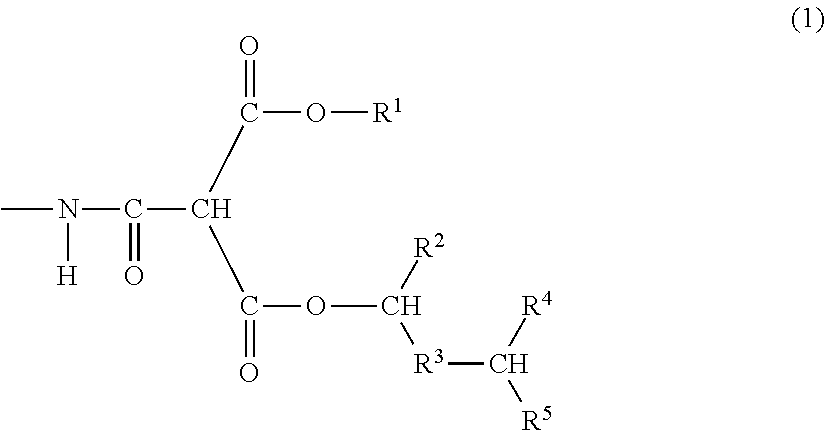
C(C(C(O[R1])=O)C(OC([R2])[R3]C([R4])[R5])=O)(N([H])C)=O
